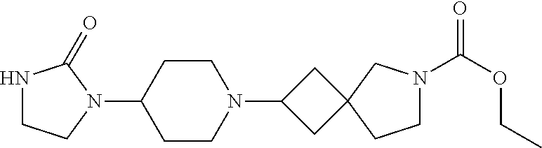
N1CCN(C2CCN(C3CC4(C3)CCN(C(OCC)=O)C4)CC2)C1=O
